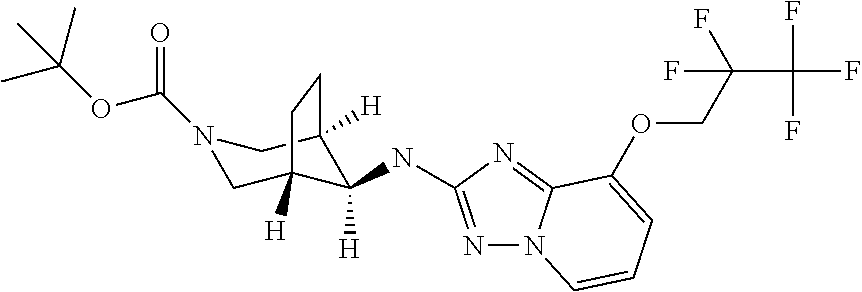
N1=C(NC2([H])C3([H])CN(C(OC(C)(C)C)=O)CC2([H])CC3)N=C2N1C=CC=C2OCC(C(F)(F)F)(F)F
